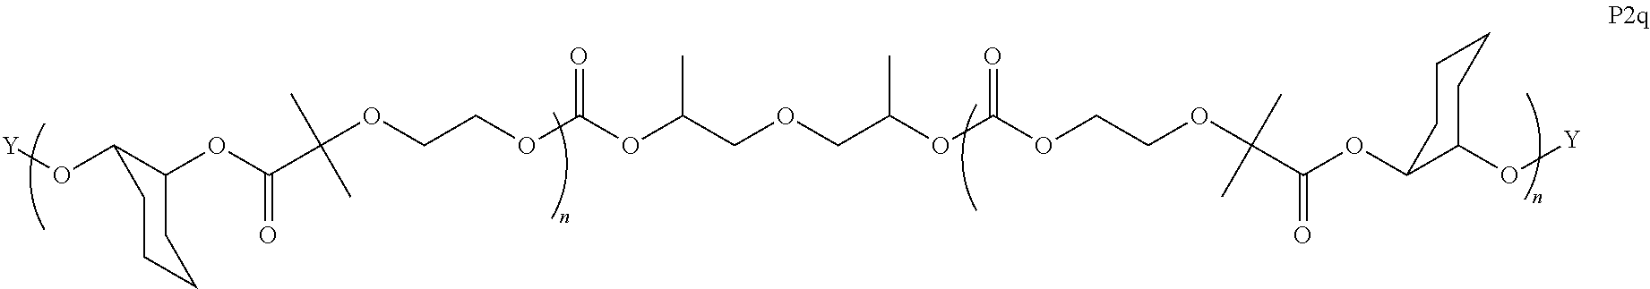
O(C1C(OC(=O)C(OCCOC(OC(COCC(OC(OCCOC(C(OC2C(O[Y])CCCC2)=O)(C)C)=O)C)C)=O)(C)C)CCCC1)[Y]
